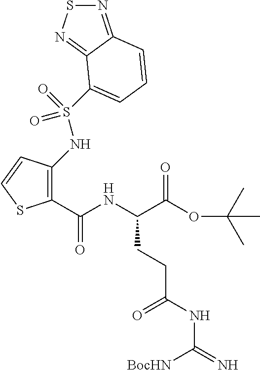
C1(C(NC(C(OC(C)(C)C)=O)CCC(NC(=N)[BocHN])=O)=O)=C(NS(=O)(=O)C2=CC=CC3=NSN=C32)C=CS1
